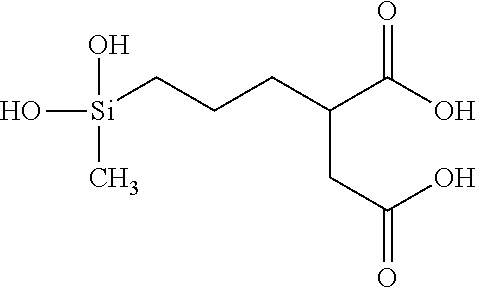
O[Si](C)(CCCC(C(O)=O)CC(=O)O)O
